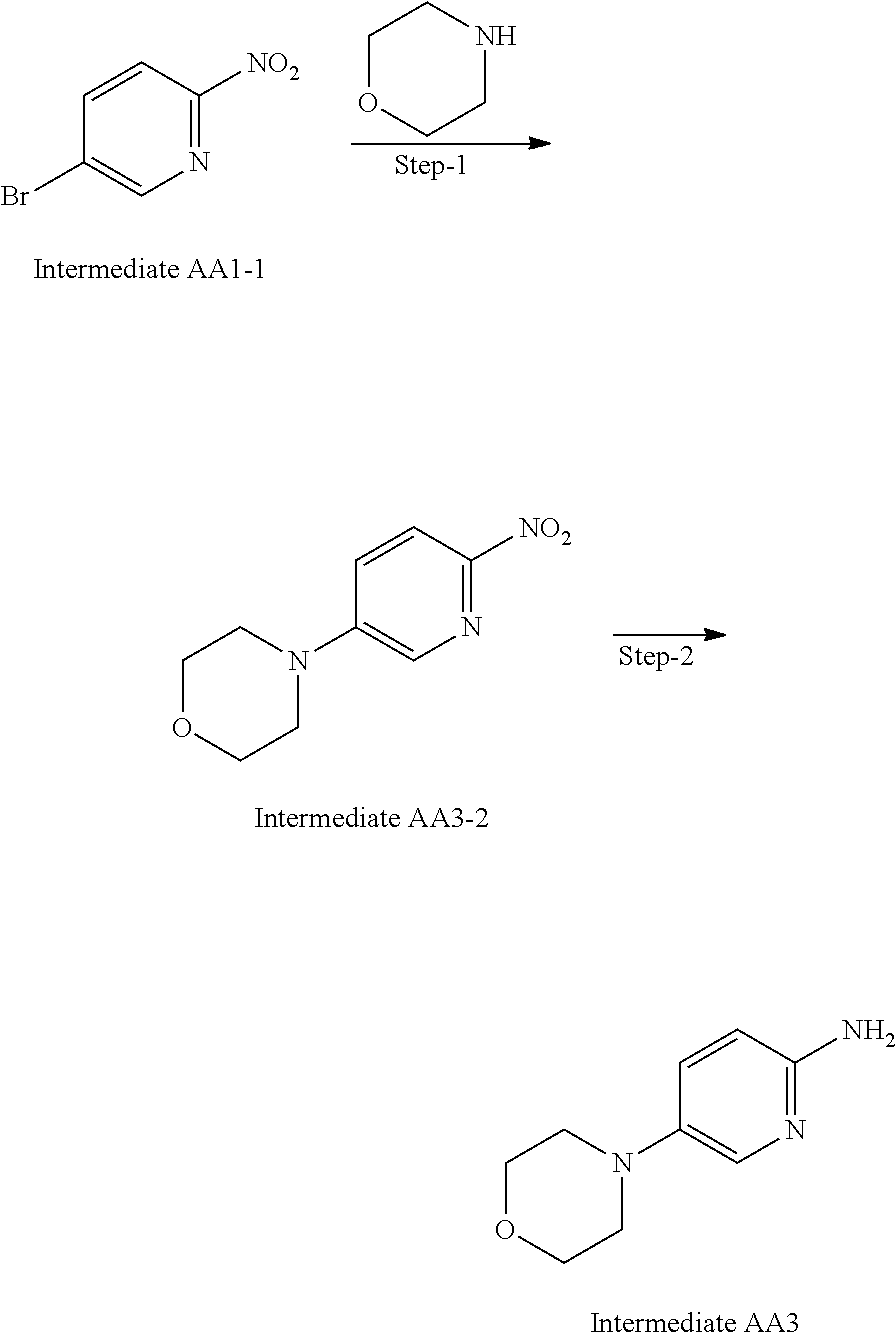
C1=CC(Br)=CN=C1[NO2].C1OCCNC1.C1=CC(N2CCOCC2)=CN=C1[NO2].C1=CC(N2CCOCC2)=CN=C1N
